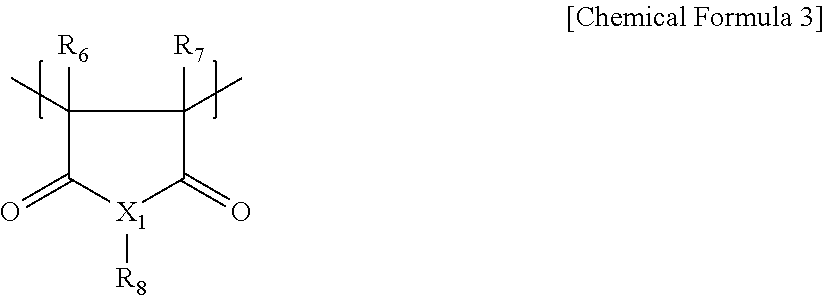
C1(C)([R6])C(=O)[X1]([R8])C(=O)C1([R7])C
